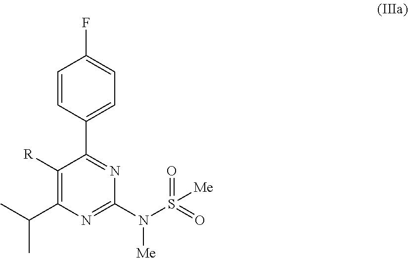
C1=CC(C2=NC(N(S(=O)(=O)[Me])[Me])=NC(C(C)C)=C2[R])=CC=C1F
